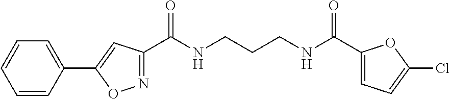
C1(C(NCCCNC(C2=NOC(C3=CC=CC=C3)=C2)=O)=O)=CC=C(Cl)O1
